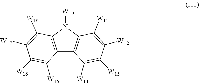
N1([W19])C2=C(C3=C1C([W18])=C([W17])C([W16])=C3[W15])C([W14])=C([W13])C([W12])=C2[W11]
